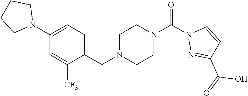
N1(C2=CC=C(CN3CCN(C(N4N=C(C(=O)O)C=C4)=O)CC3)C([CF3])=C2)CCCC1
